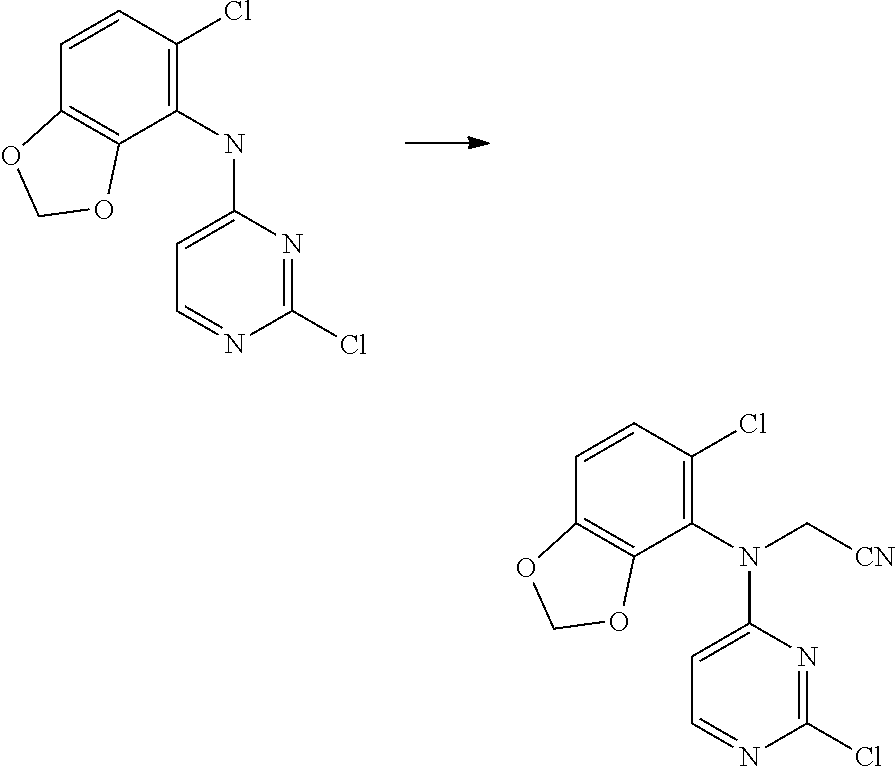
C1=CC2=C(C(NC3=CC=NC(Cl)=N3)=C1Cl)OCO2.C1=CC2=C(C(N(C3=CC=NC(Cl)=N3)C[CN])=C1Cl)OCO2
